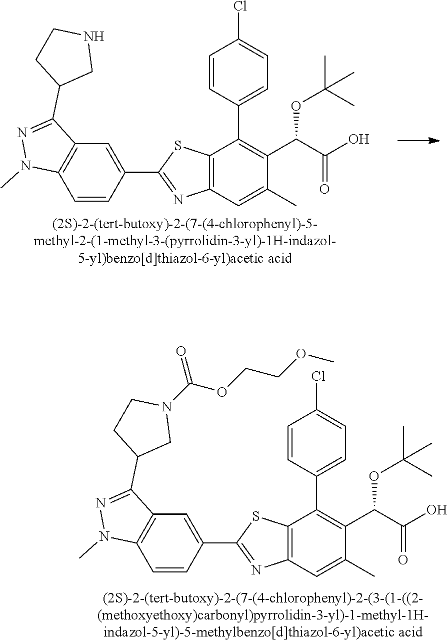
C12=C(C=CC(C3=NC4=C(S3)C(C3=CC=C(Cl)C=C3)=C(C(C(O)=O)OC(C)(C)C)C(C)=C4)=C1)N(C)N=C2C1CNCC1.C12=C(C=CC(C3=NC4=C(S3)C(C3=CC=C(Cl)C=C3)=C(C(C(O)=O)OC(C)(C)C)C(C)=C4)=C1)N(C)N=C2C1CN(C(OCCOC)=O)CC1
